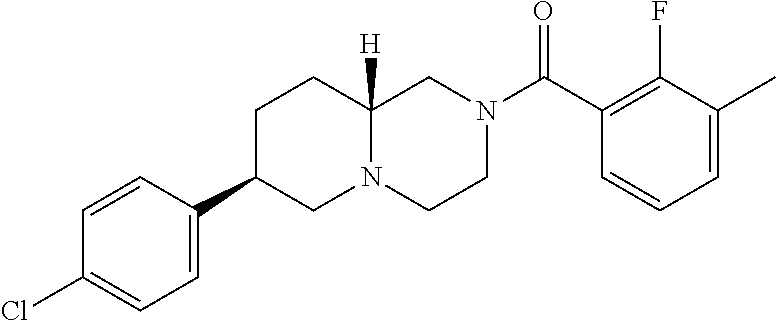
C1=C(C)C(F)=C(C(N2CCN3C([H])(C2)CCC(C2=CC=C(Cl)C=C2)C3)=O)C=C1
